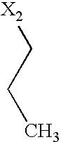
[X2]CCC
